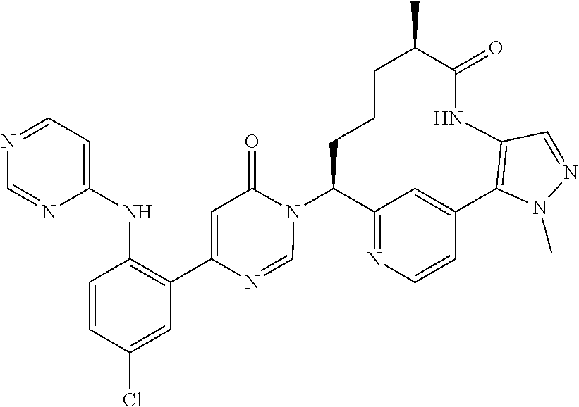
C12=NC=CC(=C1)C1=C(NC(=O)C(C)CCCC2N2C(=O)C=C(C3=C(NC4=CC=NC=N4)C=CC(Cl)=C3)N=C2)C=NN1C
